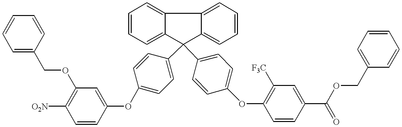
C1=C(COC2=C([O2N])C=CC(OC3=CC=C(C4(C5=CC=C(OC6=C([F3C])C=C(C(=O)OCC7=CC=CC=C7)C=C6)C=C5)C5=CC=CC=C5C5=CC=CC=C54)C=C3)=C2)C=CC=C1
